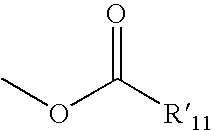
O=C([R11])OC
